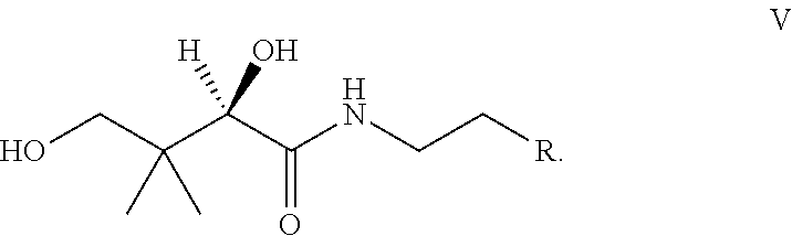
OCC(C(C(=O)NCC[R])([H])O)(C)C
